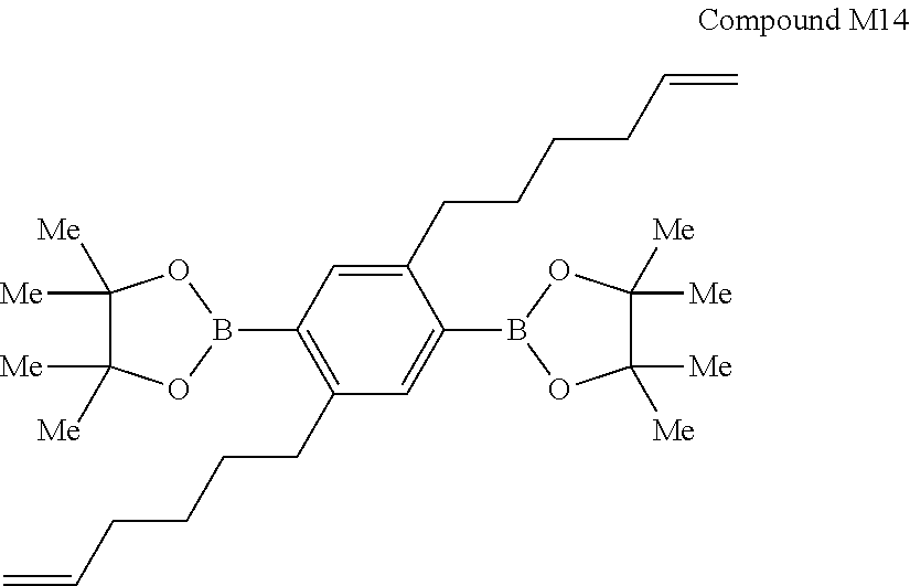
C1(CCCCC=C)=CC(B2OC([Me])([Me])C([Me])([Me])O2)=C(CCCCC=C)C=C1B1OC([Me])([Me])C([Me])([Me])O1
